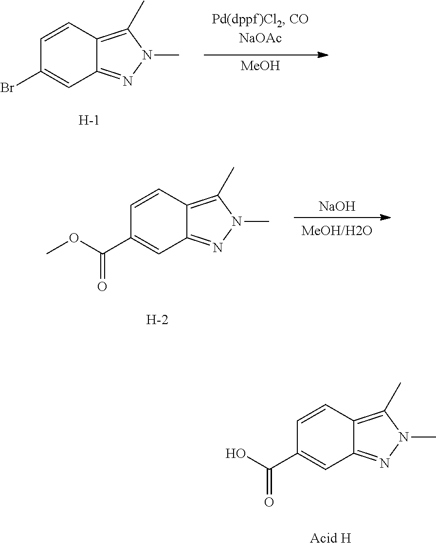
C1=CC2=C(C)N(C)N=C2C=C1C(O)=O.C1=CC2=C(C)N(C)N=C2C=C1Br.[MeOH].[H].C1=CC2=C(C)N(C)N=C2C=C1C(OC)=O.[NaOH].[H]
